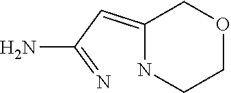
C1(=CC(=N)N)NCCOC1
